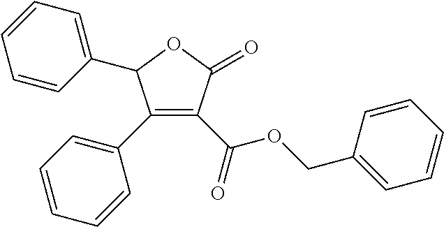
C1(C2=CC=CC=C2)=C(C(=O)OCC2=CC=CC=C2)C(=O)OC1C1=CC=CC=C1
